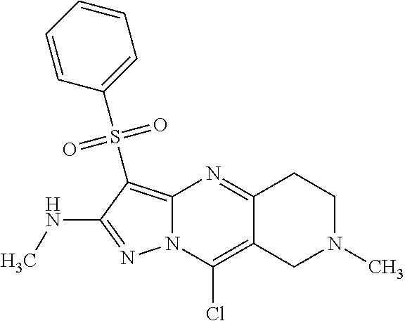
N1=C(NC)C(S(C2=CC=CC=C2)(=O)=O)=C2N1C(Cl)=C1C(=N2)CCN(C)C1
